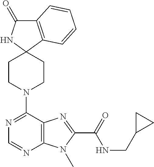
C12=C(C=CC=C1)C1(NC2=O)CCN(C2=NC=NC3=C2N=C(C(=O)NCC2CC2)N3C)CC1
